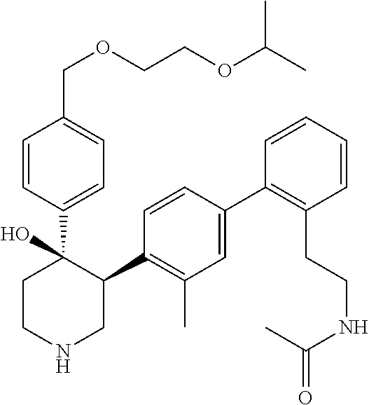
C1=CC(C2(O)CCNCC2C2=C(C)C=C(C3=C(CCNC(C)=O)C=CC=C3)C=C2)=CC=C1COCCOC(C)C
